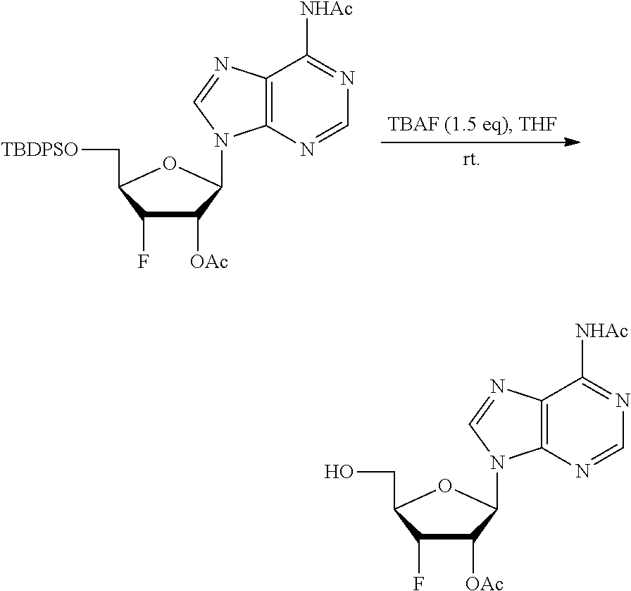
N1=C([NHAc])C2=C(N=C1)N(C1C([OAc])C(F)C(CO)O1)C=N2.N1=C([NHAc])C2=C(N=C1)N(C1C([OAc])C(F)C(C[TBDPSO])O1)C=N2
